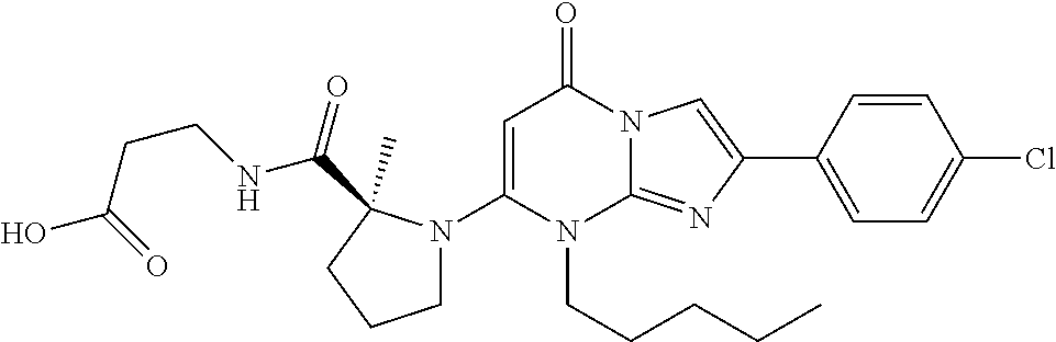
N1(C2=CC(=O)N3C(=NC(C4=CC=C(Cl)C=C4)=C3)N2CCCCC)CCCC1(C(=O)NCCC(=O)O)C
